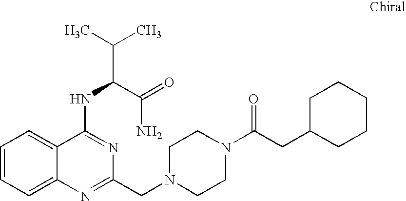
C1=CC=C2C(=C1)C(NC(C(C)C)C(=O)N)=NC(CN1CCN(C(CC3CCCCC3)=O)CC1)=N2
